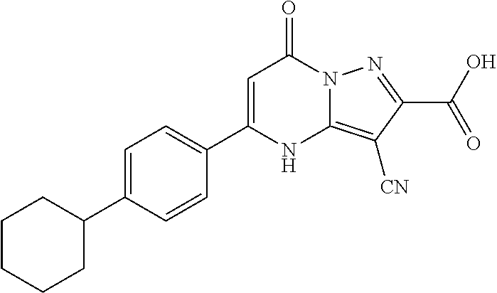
C1=C(C2=CC=C(C3CCCCC3)C=C2)NC2=C([CN])C(C(O)=O)=NN2C1=O
